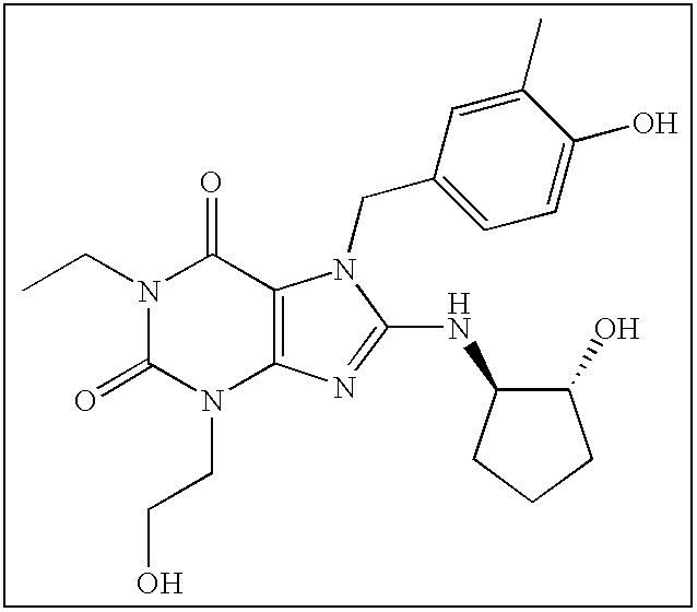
CCN1C(=O)N(CCO)C2=C(C1=O)N(CC1=CC=C(O)C(C)=C1)C(NC1C(O)CCC1)=N2
